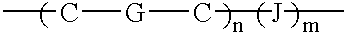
[G](C[J]C)CC
